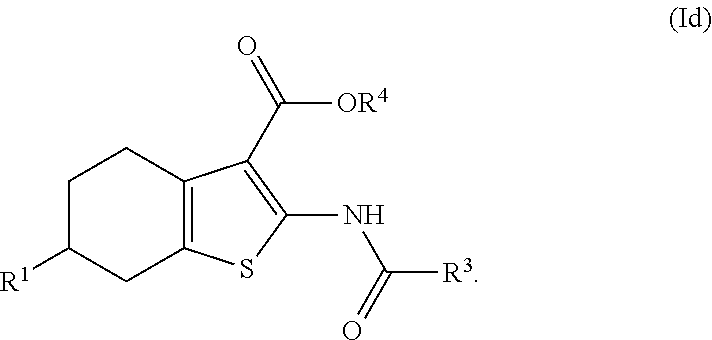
C1C([R1])CC2=C(C1)C(C(=O)[OR4])=C(NC(=O)[R3])S2
